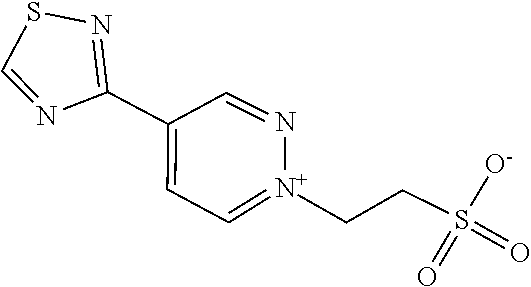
S1N=C(C2=CC=[N+](CCS(=O)(=O)[O-])N=C2)N=C1
